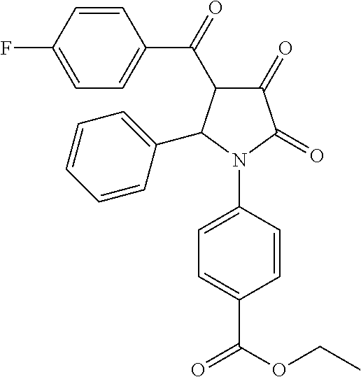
C1(=O)C(=O)N(C2=CC=C(C(OCC)=O)C=C2)C(C2=CC=CC=C2)C1C(C1=CC=C(F)C=C1)=O
